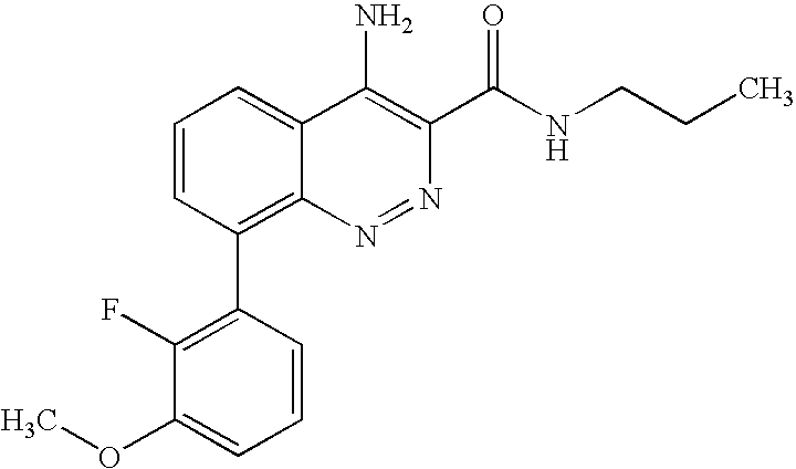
C1=CC(C2=C(F)C(OC)=CC=C2)=C2C(=C1)C(N)=C(C(NCCC)=O)N=N2
